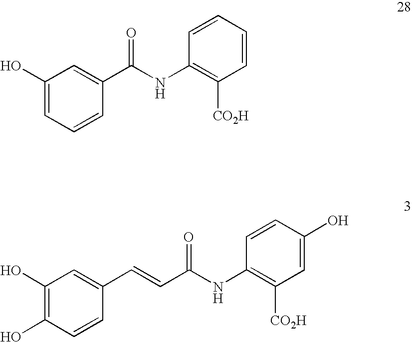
C1(O)=CC=CC(C(NC2=C([CO2H])C=CC=C2)=O)=C1.C1(O)=C(O)C=CC(C=CC(NC2=C([CO2H])C=C(O)C=C2)=O)=C1
